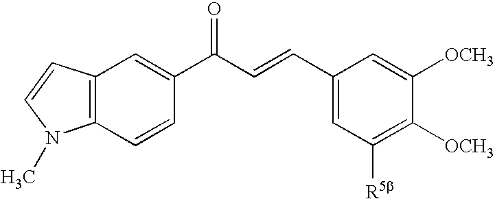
C12=C(C=CC(C(C=CC3=CC([R5b])=C([OCH3])C([OCH3])=C3)=O)=C1)N(C)C=C2
